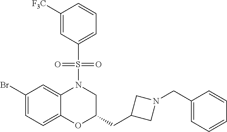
C1([F3C])=CC(S(=O)(=O)N2C3=CC(Br)=CC=C3OC(CC3CN(CC4=CC=CC=C4)C3)C2)=CC=C1
